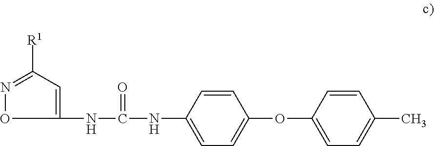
C1(NC(NC2=CC=C(OC3=CC=C(C)C=C3)C=C2)=O)=CC([R1])=NO1
